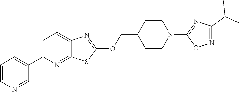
C1=C(C2=CC=CN=C2)N=C2C(=C1)N=C(OCC1CCN(C3=NC(C(C)C)=NO3)CC1)S2
